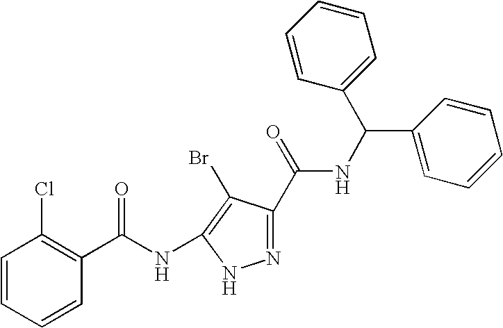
C1=CC=CC(C(NC2=C(Br)C(C(NC(C3=CC=CC=C3)C3=CC=CC=C3)=O)=NN2)=O)=C1Cl
